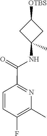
C(C1=NC(C)=C(F)C=C1)(=O)NC1(C)CC([OTBS])C1
